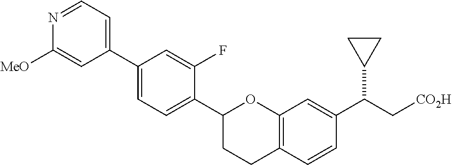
C1(C2=CC=C(C3CCC4=C(O3)C=C(C(C[CO2H])C3CC3)C=C4)C(F)=C2)=CC=NC([MeO])=C1
